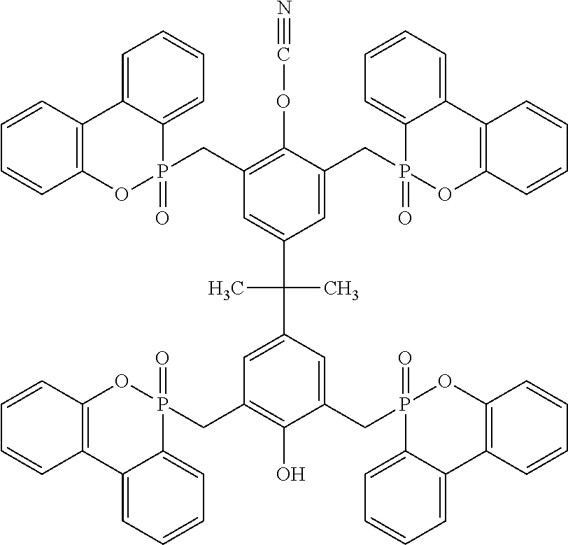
C1=CC2=C(C=C1)OP(CC1=C(OC#N)C(CP3(=O)OC4=C(C=CC=C4)C4=CC=CC=C34)=CC(C(C)(C)C3=CC(CP4(=O)OC5=C(C=CC=C5)C5=CC=CC=C45)=C(O)C(CP4(=O)OC5=C(C=CC=C5)C5=CC=CC=C45)=C3)=C1)(=O)C1=CC=CC=C21
